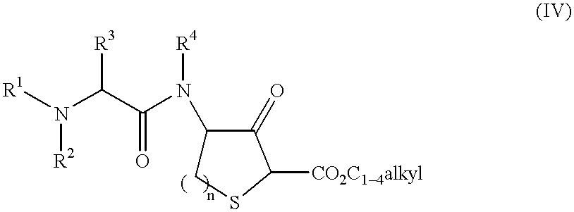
[R1]N(C(C(N([R4])C1CSC([CO2C14alkyl])C1=O)=O)[R3])[R2]
